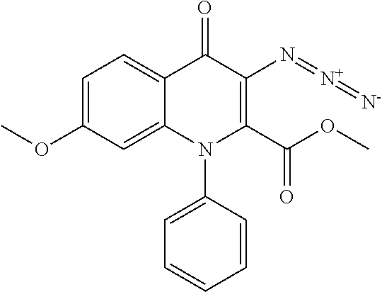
C1=C(OC)C=C2C(=C1)C(=O)C(N=[N+]=[N-])=C(C(OC)=O)N2C1=CC=CC=C1
